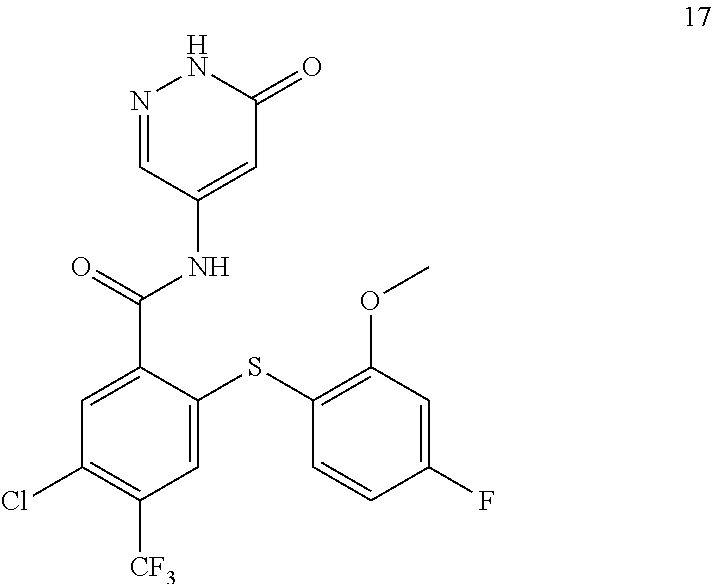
C1(Cl)=C([CF3])C=C(SC2=C(OC)C=C(F)C=C2)C(C(=O)NC2=CC(=O)NN=C2)=C1
